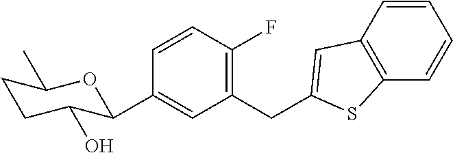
C1(CC2=CC3=C(C=CC=C3)S2)=C(F)C=CC(C2C(O)CCC(C)O2)=C1
